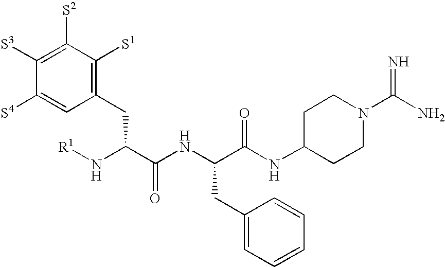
[R1]NC(C(NC(C(NC1CCN(C(N)=N)CC1)=O)CC1=CC=CC=C1)=O)CC1=C([S1])C([S2])=C([S3])C([S4])=C1
